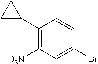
C1(C2CC2)=C([O2N])C=C(Br)C=C1
